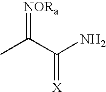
[NORa]=C(C(N)=[X])C
